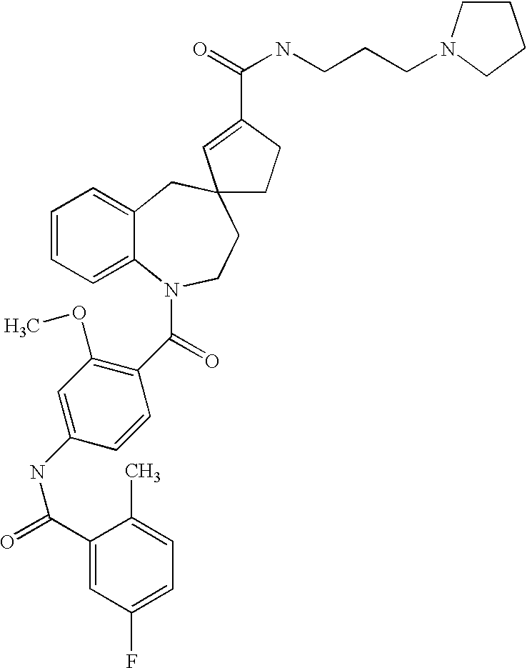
C1=CC=C2C(=C1)CC1(CCN2C(=O)C2=C(OC)C=C(NC(C3=CC(F)=CC=C3C)=O)C=C2)CCC(C(=O)NCCCN2CCCC2)=C1
